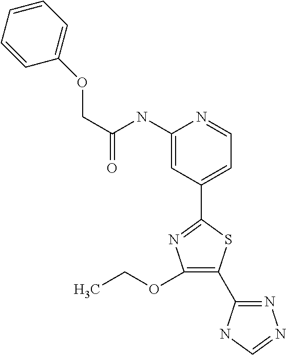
C1(OCC)=C(C2=NN=CN2)SC(C2=CC=NC(NC(COC3=CC=CC=C3)=O)=C2)=N1
